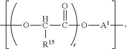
COC(C(O[A1]C)=O)[R15]
